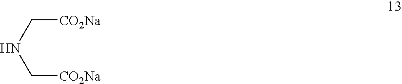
C([CO2Na])NC[CO2Na]
